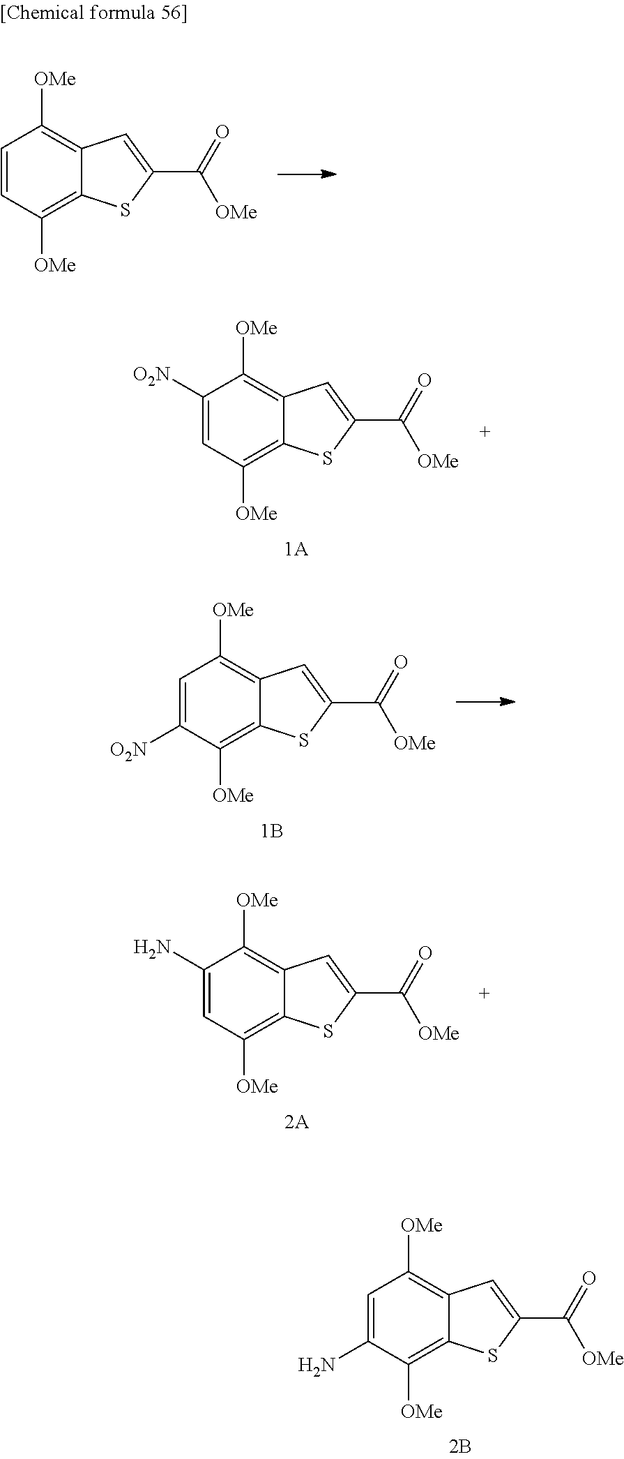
C1=C(N)C([OMe])=C2C(=C1[OMe])C=C(C(=O)[OMe])S2.C1=CC([OMe])=C2C(=C1[OMe])C=C(C(=O)[OMe])S2.C1([O2N])=CC([OMe])=C2C(=C1[OMe])C=C(C(=O)[OMe])S2.C1=C([O2N])C([OMe])=C2C(=C1[OMe])C=C(C(=O)[OMe])S2.C1(N)=CC([OMe])=C2C(=C1[OMe])C=C(C(=O)[OMe])S2
